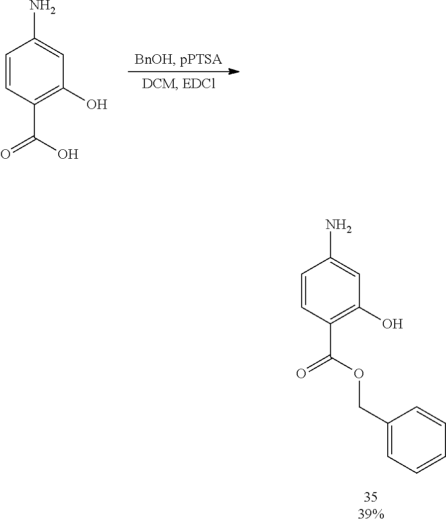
C1=CC(C(OCC2=CC=CC=C2)=O)=C(O)C=C1N.C1=CC(C(O)=O)=C(O)C=C1N
